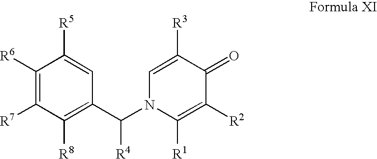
C1([R6])=C([R7])C([R8])=C(C(N2C([R1])=C([R2])C(=O)C([R3])=C2)[R4])C=C1[R5]
